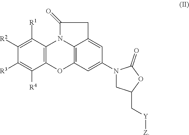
C12=C(OC3=C4N1C(=O)CC4=CC(N1CC(C[Y][Z])OC1=O)=C3)C([R4])=C([R3])C([R2])=C2[R1]
